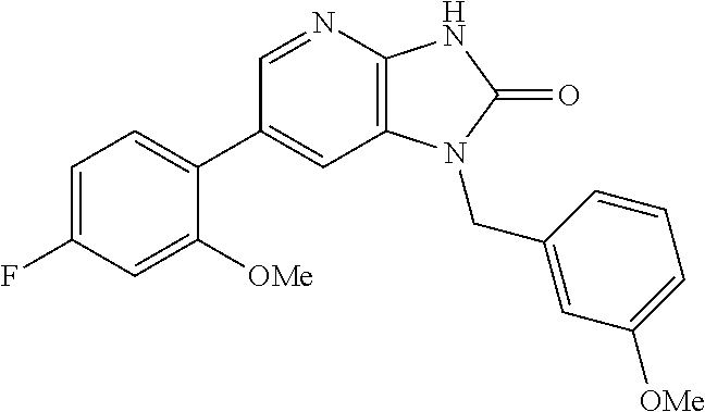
C1(C2=CC=C(F)C=C2[OMe])=CC2=C(N=C1)NC(=O)N2CC1=CC([OMe])=CC=C1
